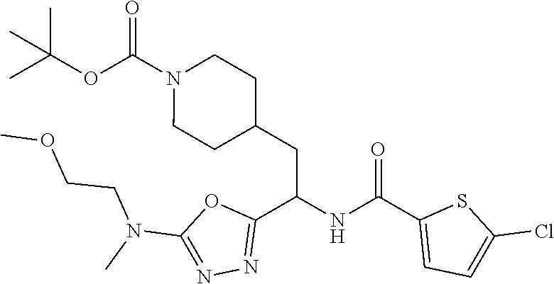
CC(OC(N1CCC(CC(NC(C2=CC=C(Cl)S2)=O)C2=NN=C(N(C)CCOC)O2)CC1)=O)(C)C
